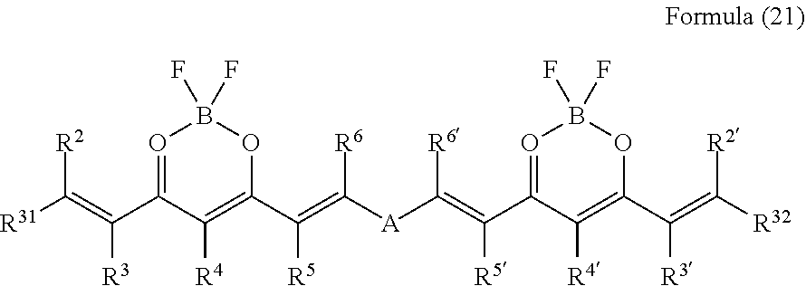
O1=C(C(=C([R31])[R2])[R3])C([R4])=C(C(=C([A]C(=C(C2=OB(F)(F)OC(C(=C([R32])[R2])[R3])=C2[R4])[R5])[R6])[R6])[R5])OB1(F)F
